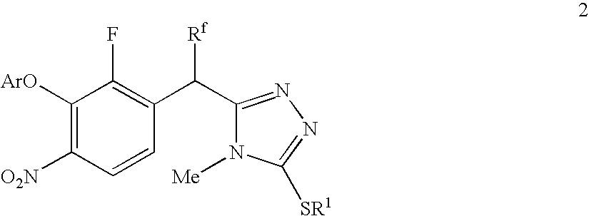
C1([ArO])=C([O2N])C=CC(C(C2=NN=C([SR1])N2[Me])[Rf])=C1F
